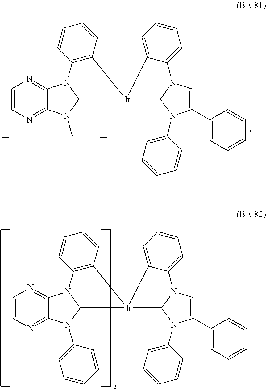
C1=CN=C2C(=N1)N1C(N2C)[Ir]2(C3=C1C=CC=C3)C1N(C3=CC=CC=C3)C(C3=CC=CC=C3)=CN1C1=CC=CC=C12.C1=CN=C2C(=N1)N1C(N2C2=CC=CC=C2)[Ir]2(C3=C1C=CC=C3)C1N(C3=CC=CC=C3)C(C3=CC=CC=C3)=CN1C1=CC=CC=C12
